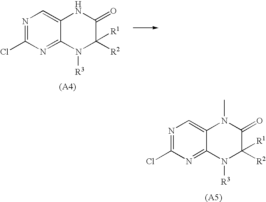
N1=C(Cl)N=C2C(=C1)N(C)C(=O)C([R2])([R1])N2[R3].N1=C(Cl)N=C2C(=C1)NC(=O)C([R2])([R1])N2[R3]
